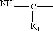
C(=[R4])(C)C.N
